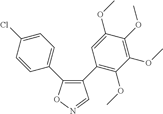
C1(C2=C(OC)C(OC)=C(OC)C(OC)=C2)=C(C2=CC=C(Cl)C=C2)ON=C1
